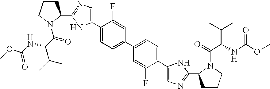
C1(C2=CN=C(C3CCCN3C(C(NC(OC)=O)C(C)C)=O)N2)=CC=C(C2=CC=C(C3=CN=C(C4CCCN4C(=O)C(C(C)C)NC(OC)=O)N3)C(F)=C2)C=C1F
